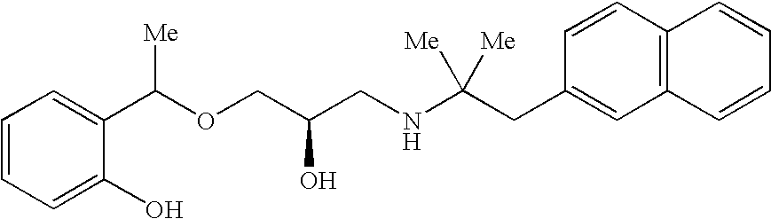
C1=CC=C(O)C(C(OCC(CNC(CC2=CC3=C(C=C2)C=CC=C3)([Me])[Me])O)[Me])=C1
